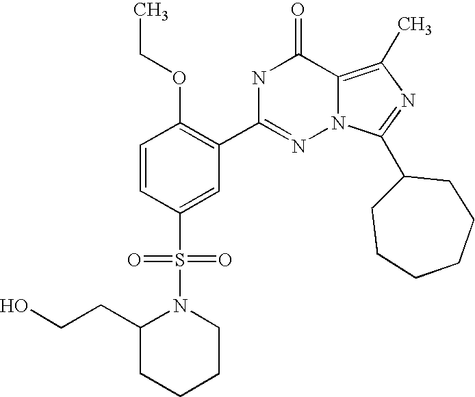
C1=CC(S(N2C(CCO)CCCC2)(=O)=O)=CC(C2=NN3C(=C(C)N=C3C3CCCCCC3)C(=O)N2)=C1OCC
